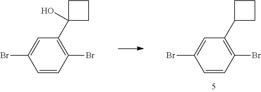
C1=CC(Br)=C(C2(O)CCC2)C=C1Br.C1=CC(Br)=C(C2CCC2)C=C1Br
